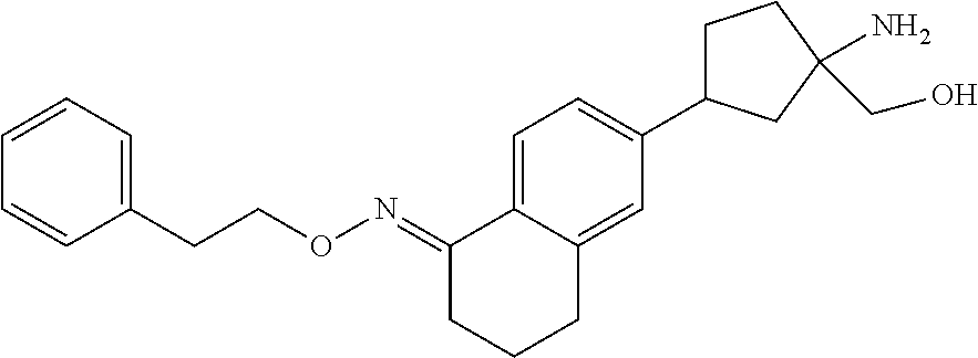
C1(=NOCCC2=CC=CC=C2)CCCC2=CC(C3CCC(N)(CO)C3)=CC=C12
